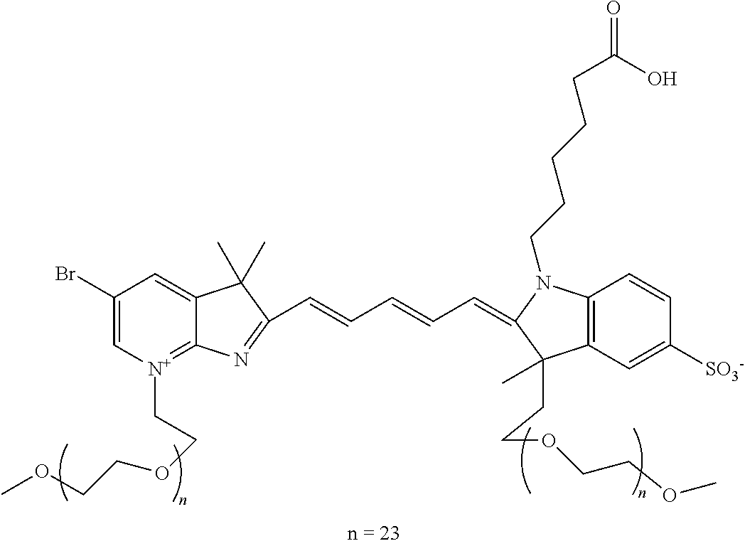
C(C=CC1=NC2=[N+](CCOCCOC)C=C(Br)C=C2C1(C)C)=CC=C1N(CCCCCC(O)=O)C2=C(C=C([SO3-])C=C2)C1(C)CCOCCOC
